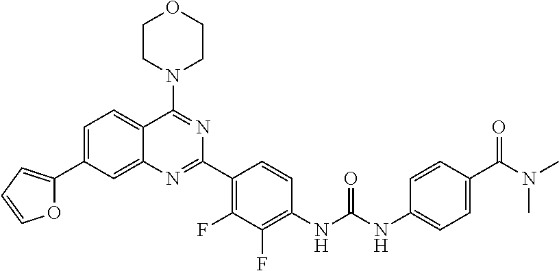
C1=C(C2=CC=CO2)C=C2C(=C1)C(N1CCOCC1)=NC(C1=C(F)C(F)=C(NC(NC3=CC=C(C(N(C)C)=O)C=C3)=O)C=C1)=N2
